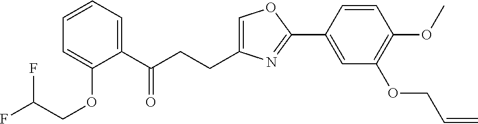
C1=C(CCC(C2=CC=CC=C2OCC(F)F)=O)N=C(C2=CC(OCC=C)=C(OC)C=C2)O1
